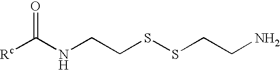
[Rc]C(NCCSSCCN)=O
